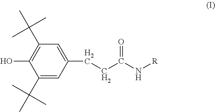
C1(C(C)(C)C)=CC(CCC(N[R])=O)=CC(C(C)(C)C)=C1O
